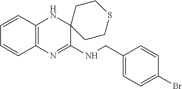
C1=CC2=C(C=C1)N=C(NCC1=CC=C(Br)C=C1)C1(N2)CCSCC1
